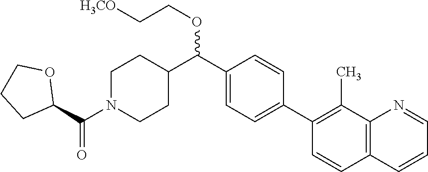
C1(C(C2CCN(C(C3OCCC3)=O)CC2)OCC[H3CO])=CC=C(C2=C(C)C3=C(C=C2)C=CC=N3)C=C1
